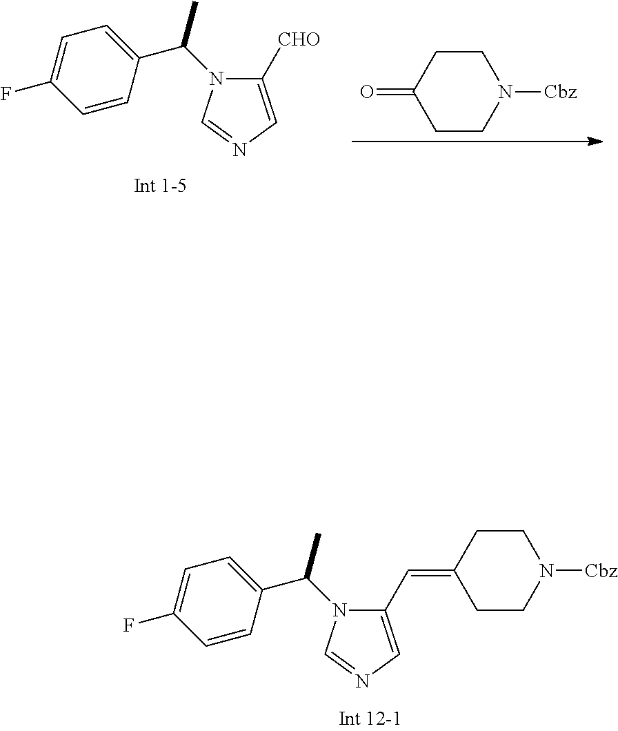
O=C1CCN([Cbz])CC1.C1([CHO])=CN=CN1C(C1=CC=C(F)C=C1)C.C1(C=C2CCN([Cbz])CC2)=CN=CN1C(C1=CC=C(F)C=C1)C
